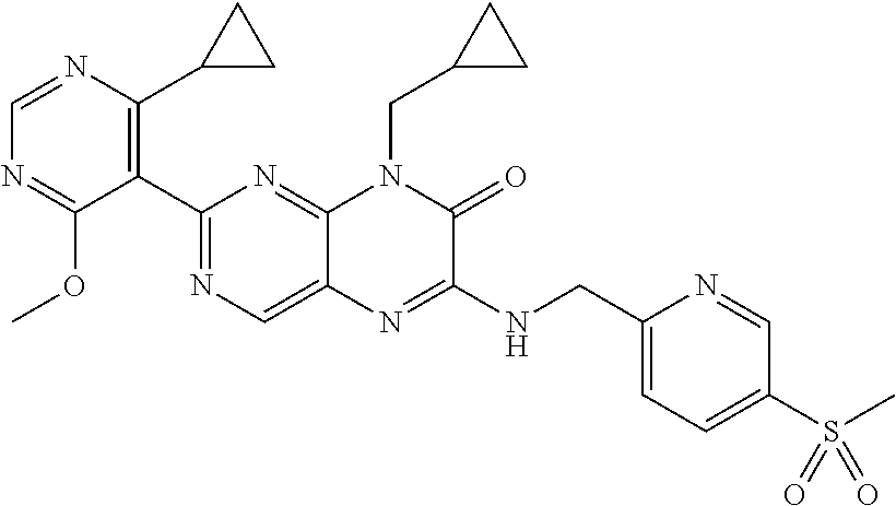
C1(C2=NC=C3C(=N2)N(CC2CC2)C(=O)C(NCC2=CC=C(S(C)(=O)=O)C=N2)=N3)=C(C2CC2)N=CN=C1OC
